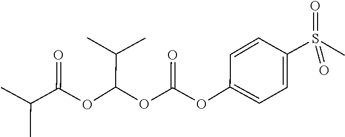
O=S(C)(C1=CC=C(OC(=O)OC(OC(C(C)C)=O)C(C)C)C=C1)=O
